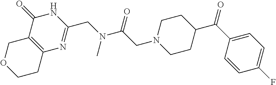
C12=C(COCC1)C(=O)NC(CN(C(CN1CCC(C(C3=CC=C(F)C=C3)=O)CC1)=O)C)=N2
